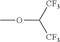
O(C([CF3])[CF3])C
